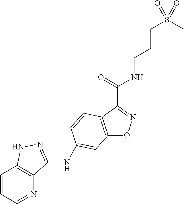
C12=C(C(C(=O)NCCCS(=O)(C)=O)=NO1)C=CC(NC1=NNC3=C1N=CC=C3)=C2
